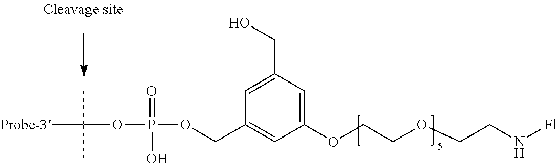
C1(COP(=O)(O)OC(C)(C)[Probe-3])=CC(OCCOCCN[Fl])=CC(CO)=C1
